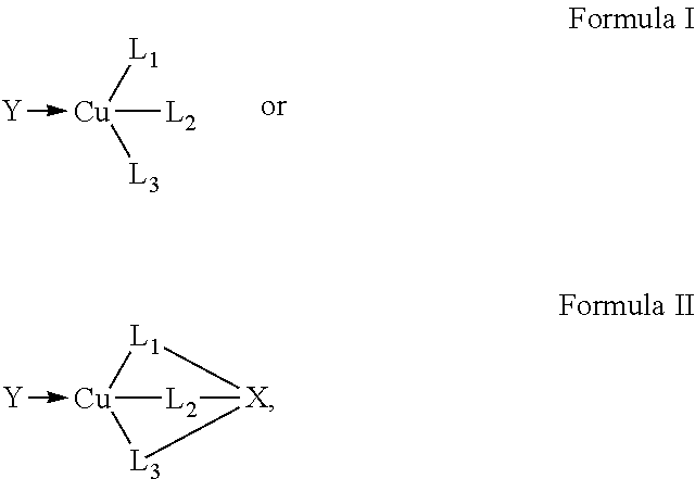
[L1][Cu]([L3])([L2])-[Y].[L1]1[Cu]2(-[Y])[L3][X]1[L2]2
